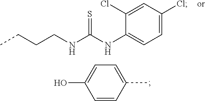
C1(C)=CC=C(O)C=C1.CCCCNC(NC1=CC=C(Cl)C=C1Cl)=S
